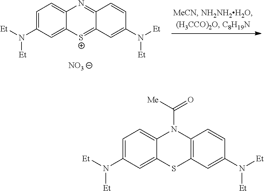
C12=CC=C(N([Et])[Et])C=C1SC1=C(N2C(=O)[Me])C=CC(N([Et])[Et])=C1.[NO3].C12=CC=C(N([Et])[Et])C=C1[S+]=C1C(=N2)C=CC(N([Et])[Et])=C1
